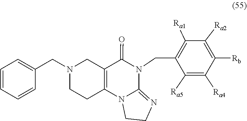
C1CN(CC2=CC=CC=C2)CC2=C1N1C(=NCC1)N(CC1=C([Ra1])C([Ra2])=C([Rb])C([Ra4])=C1[Ra5])C2=O
